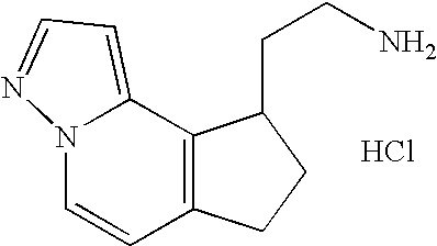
N12C=CC3=C(C1=CC=N2)C(CCN)CC3.Cl
